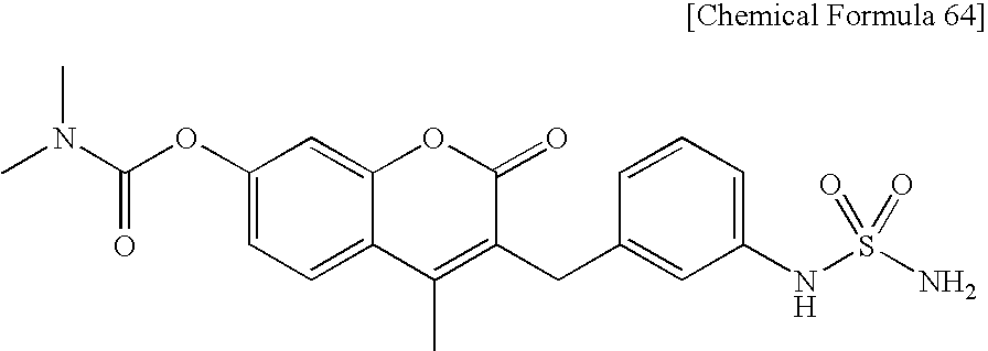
C1(OC(N(C)C)=O)=CC=C2C(=C1)OC(=O)C(CC1=CC(NS(=O)(N)=O)=CC=C1)=C2C
